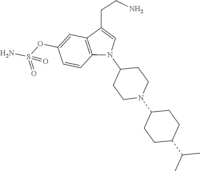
N1(C2CCN(C3CCC(C(C)C)CC3)CC2)C=C(CCN)C2=C1C=CC(OS(N)(=O)=O)=C2
